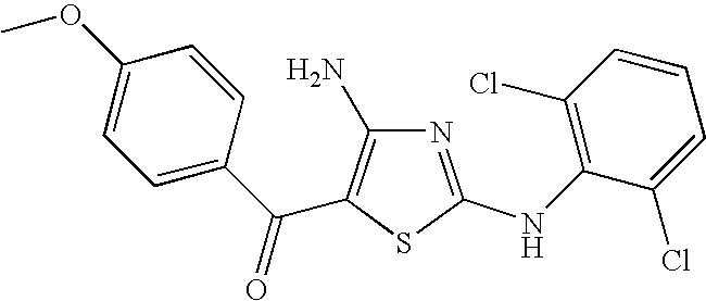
C1(OC)=CC=C(C(=O)C2=C(N)N=C(NC3=C(Cl)C=CC=C3Cl)S2)C=C1
